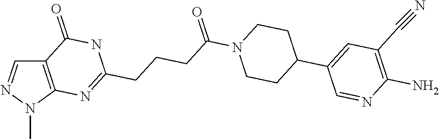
C12=C(N(C)N=C1)N=C(CCCC(N1CCC(C3=CC(C#N)=C(N)N=C3)CC1)=O)NC2=O
